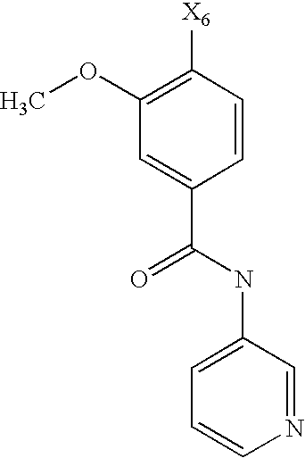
COC1=C([X6])C=CC(C(NC2=CC=CN=C2)=O)=C1
